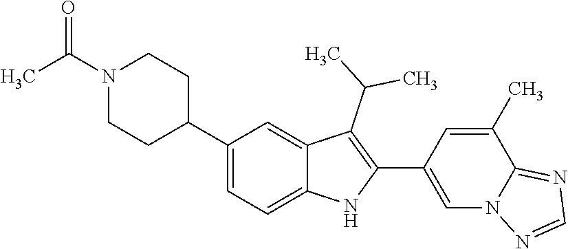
C1N(C(=O)C)CCC(C2=CC=C3C(=C2)C(C(C)C)=C(C2=CN4C(=NC=N4)C(C)=C2)N3)C1
